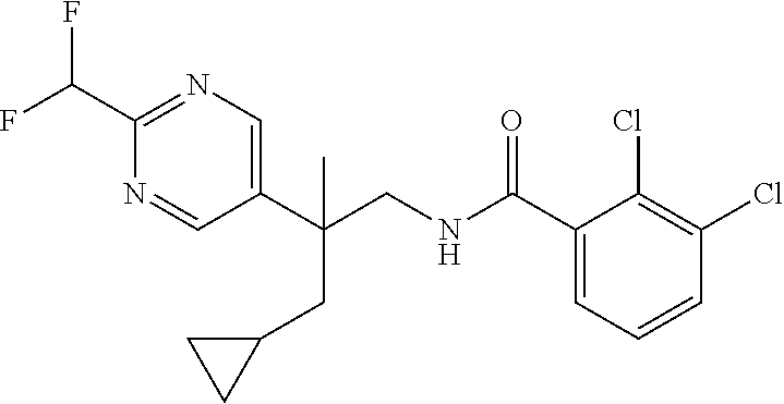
C1(C(CNC(C2=CC=CC(Cl)=C2Cl)=O)(CC2CC2)C)=CN=C(C(F)F)N=C1
